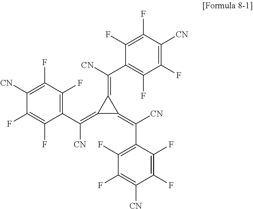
C1(=C(C2=C(F)C(F)=C([CN])C(F)=C2F)[CN])C(=C(C2=C(F)C(F)=C([CN])C(F)=C2F)[CN])C1=C([CN])C1=C(F)C(F)=C([CN])C(F)=C1F
